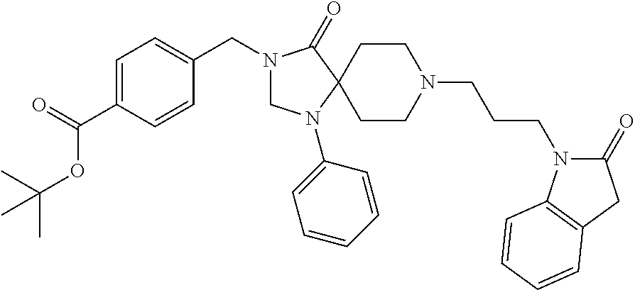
C1=C(C(=O)OC(C)(C)C)C=CC(CN2CN(C3=CC=CC=C3)C3(C2=O)CCN(CCCN2C(=O)CC4=C2C=CC=C4)CC3)=C1
